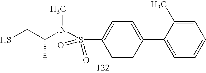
SCC(N(S(C1=CC=C(C2=CC=CC=C2C)C=C1)(=O)=O)C)C
